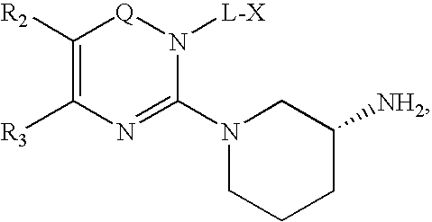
C1([R2])=C([R3])N=C(N2CCCC([NH2])C2)N([L-X])[Q]1
